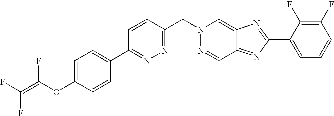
C1=CC(CN2N=CC3=NC(C4=CC=CC(F)=C4F)=NC3=C2)=NN=C1C1=CC=C(OC(F)=C(F)F)C=C1
